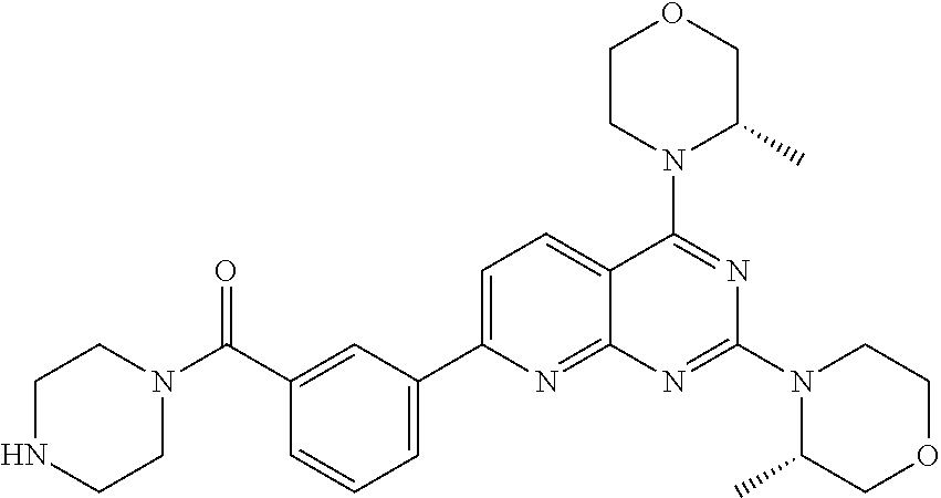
C1(C(=O)N2CCNCC2)=CC(C2=CC=C3C(=N2)N=C(N2C(C)COCC2)N=C3N2C(C)COCC2)=CC=C1
